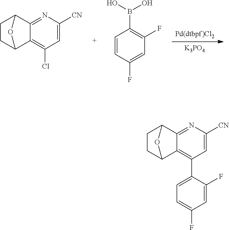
[Pd(dtbpf)Cl2].[K3PO4].C1([CN])=CC(Cl)=C2C3CCC(C2=N1)O3.C1=CC(F)=CC(F)=C1B(O)O.C1([CN])=CC(C2=CC=C(F)C=C2F)=C2C3CCC(C2=N1)O3
